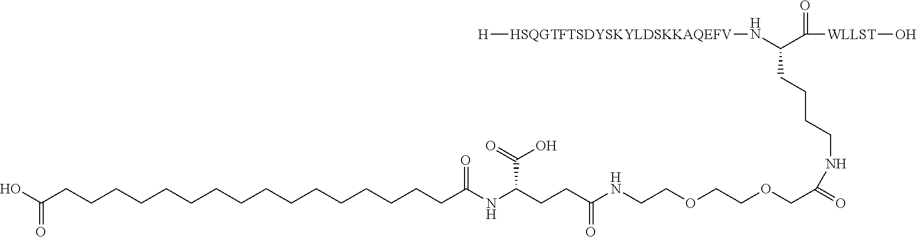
C(CCCCCCCCCCCCCCCCC(NC(CCC(NCCOCCOCC(=O)NCCCCC(N[HSQGTFTSDYSKYLDSKKAQEFV][H])C([WLLST]O)=O)=O)C(=O)O)=O)(O)=O
